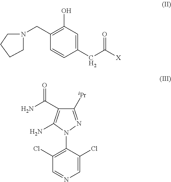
C(C(=O)[X])C1=CC(O)=C(CN2CCCC2)C=C1.N1(C2=C(Cl)C=NC=C2Cl)N=C([iPr])C(C(=O)N)=C1N
